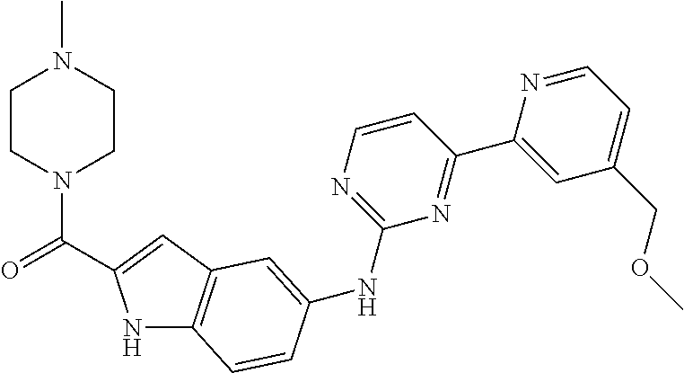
C1=CN=C(NC2=CC3=C(NC(C(N4CCN(C)CC4)=O)=C3)C=C2)N=C1C1=CC(COC)=CC=N1
